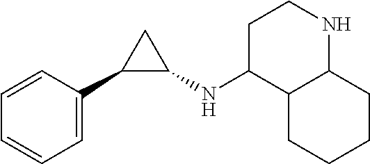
C1=CC(C2C(NC3C4C(NCC3)CCCC4)C2)=CC=C1
